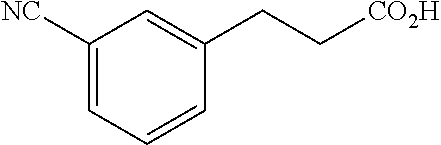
C1([NC])=CC=CC(CC[CO2H])=C1
